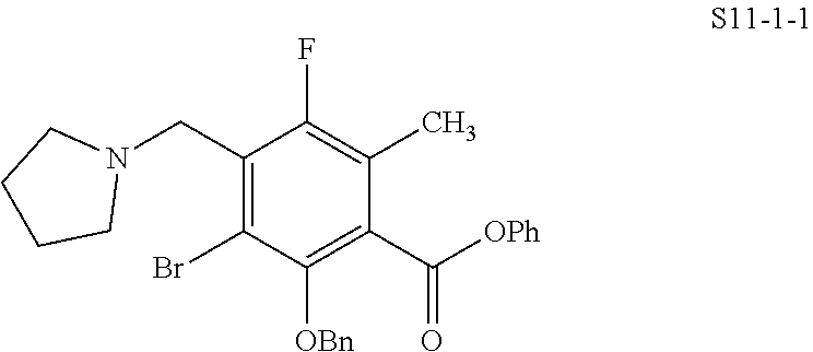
C1(CN2CCCC2)=C(Br)C([OBn])=C(C(=O)[OPh])C(C)=C1F
